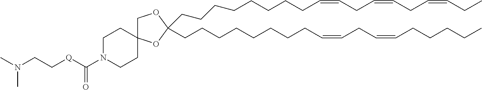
C(CCCCCCCC=CCC=CCC=CCC)C1(CCCCCCCCC=CCC=CCCCCC)OC2(CO1)CCN(C([Q]CCN(C)C)=O)CC2
